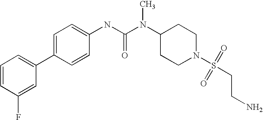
C1=CC(F)=CC(C2=CC=C(NC(N(C3CCN(S(=O)(=O)CCN)CC3)C)=O)C=C2)=C1
